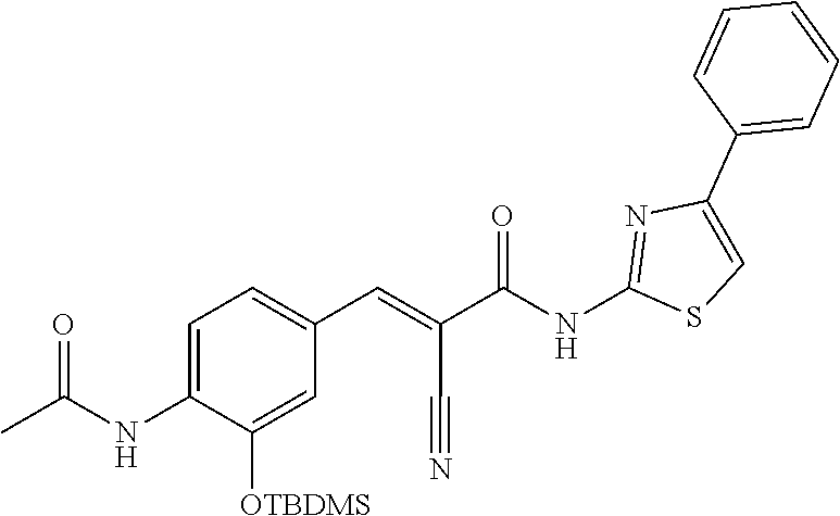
C1=CC(C2=CSC(NC(C(=CC3=CC=C(NC(=O)C)C([OTBDMS])=C3)C#N)=O)=N2)=CC=C1
